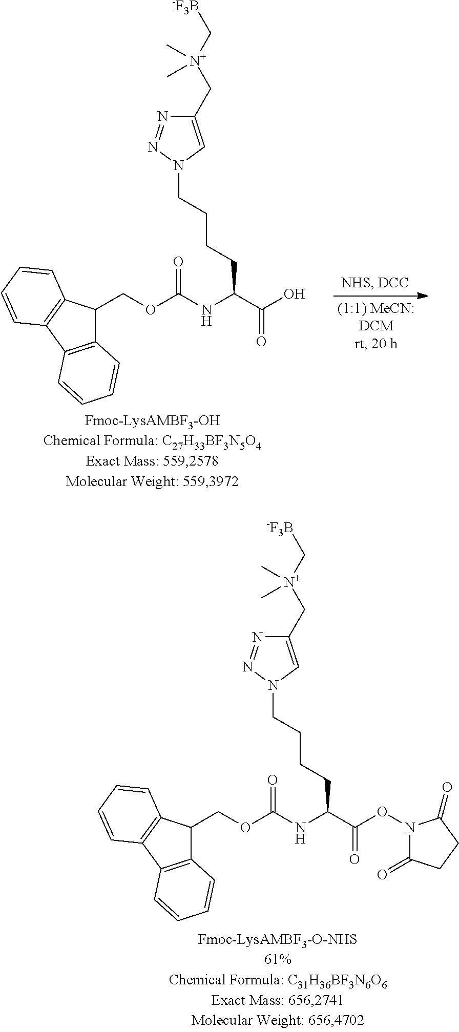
C12=C(C3=C(C1COC(NC(C(O)=O)CCCCN1C=C(C[N+](C[-F3B])(C)C)N=N1)=O)C=CC=C3)C=CC=C2.C12=C(C3=C(C1COC(NC(C(ON1C(=O)CCC1=O)=O)CCCCN1C=C(C[N+](C[-F3B])(C)C)N=N1)=O)C=CC=C3)C=CC=C2
